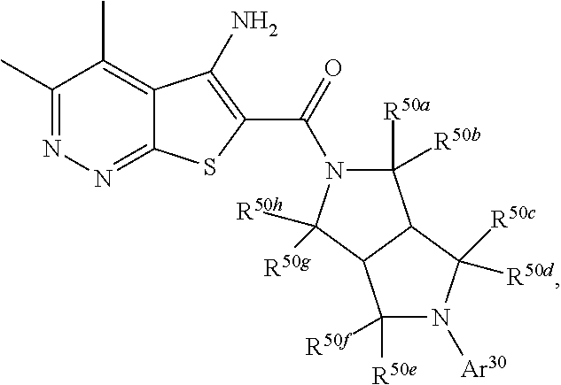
C1(C)=NN=C2C(=C1C)C(N)=C(C(=O)N1C([R50a])([R50b])C3C(C1([R50h])[R50g])C([R50e])([R50f])N([Ar30])C3([R50c])[R50d])S2
